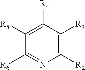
C1([R6])=NC([R2])=C([R3])C([R4])=C1[R5]
